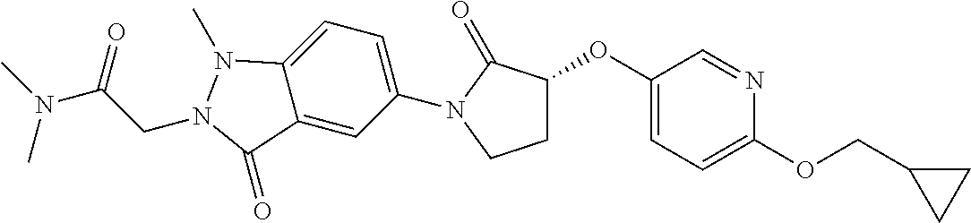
C1(OC2CCN(C3=CC=C4C(=C3)C(=O)N(CC(N(C)C)=O)N4C)C2=O)=CC=C(OCC2CC2)N=C1
